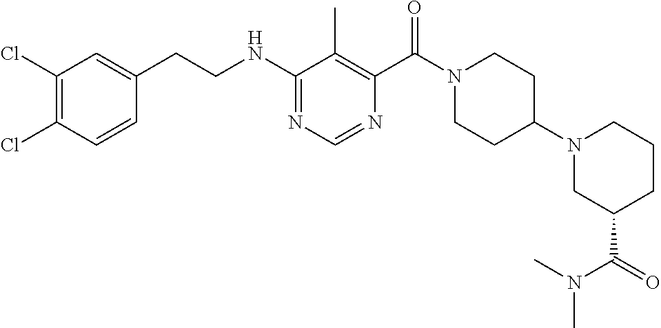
C1(NCCC2=CC(Cl)=C(Cl)C=C2)=NC=NC(C(N2CCC(N3CC(C(N(C)C)=O)CCC3)CC2)=O)=C1C
